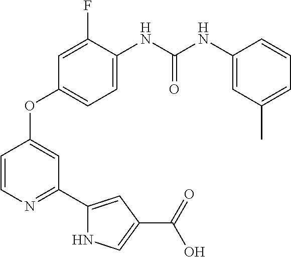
C1(OC2=CC(C3=CC(C(O)=O)=CN3)=NC=C2)=CC=C(NC(NC2=CC(C)=CC=C2)=O)C(F)=C1
